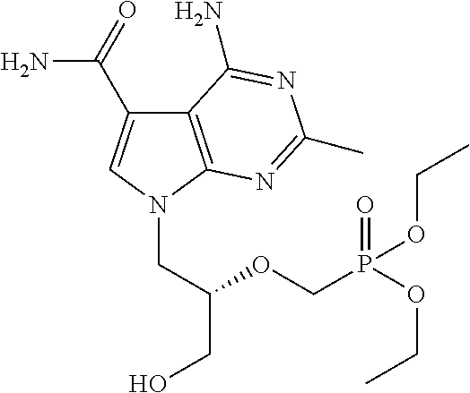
C12=C(N(CC(OCP(=O)(OCC)OCC)CO)C=C1C(=O)N)N=C(C)N=C2N
